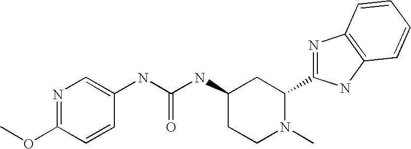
N(C(NC1CCN(C)C(C2=NC3=C(N2)C=CC=C3)C1)=O)C1=CN=C(OC)C=C1
